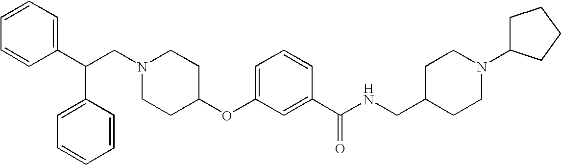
N1(CC(C2=CC=CC=C2)C2=CC=CC=C2)CCC(OC2=CC=CC(C(NCC3CCN(C4CCCC4)CC3)=O)=C2)CC1
